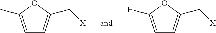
C1=C(C)OC(C[X])=C1.C1=C([H])OC(C[X])=C1
